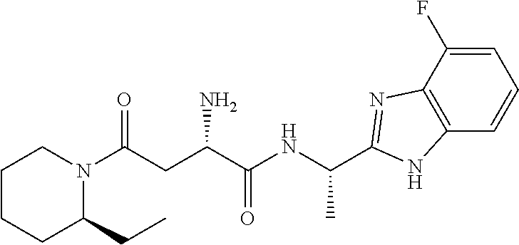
C1=C(F)C2=C(C=C1)NC(C(NC(C(CC(N1CCCCC1CC)=O)N)=O)C)=N2
